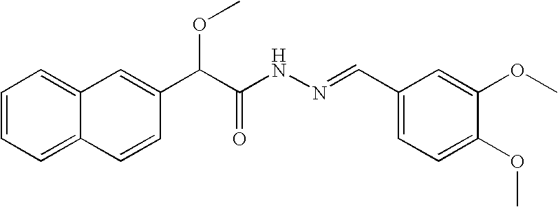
C12=CC=CC=C1C=CC(C(C(NN=CC1=CC=C(OC)C(OC)=C1)=O)OC)=C2
